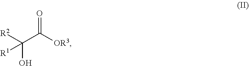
C(C([OR3])=O)([R2])(O)[R1]
